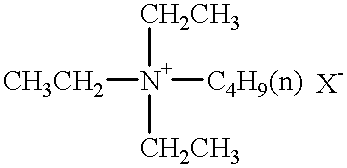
[CH3CH2][N+]([C4H9(n)])([CH2CH3])[CH2CH3]
